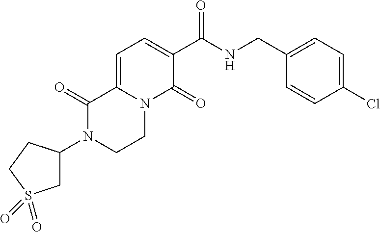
N1(C2CS(=O)(=O)CC2)CCN2C(=CC=C(C(NCC3=CC=C(Cl)C=C3)=O)C2=O)C1=O
